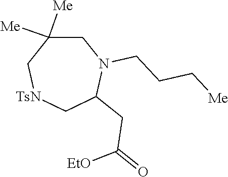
C1C([Me])([Me])C[TsN]CC(CC(=O)[EtO])N1CCC[Me]
